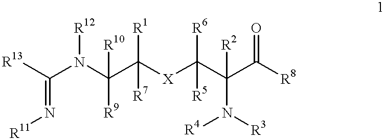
[R13]C(N(C(C([X]C(C(C([R8])=O)([R2])N([R4])[R3])([R6])[R5])([R1])[R7])([R10])[R9])[R12])=N[R11]
